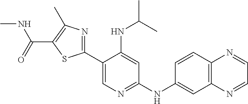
CNC(C1=C(C)N=C(C2=CN=C(NC3=CC4=C(C=C3)N=CC=N4)C=C2NC(C)C)S1)=O
